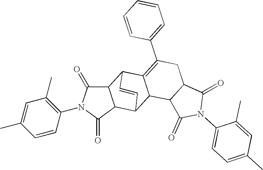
C1=C(C)C=CC(N2C(=O)C3C(C2=O)C2C4C(=C(C5=CC=CC=C5)CC5C4C(=O)N(C4=CC=C(C)C=C4C)C5=O)C3C=C2)=C1C
